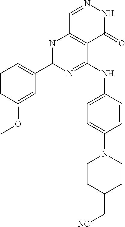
N1=C(C2=CC=CC(OC)=C2)N=C(NC2=CC=C(N3CCC(C[NC])CC3)C=C2)C2=C1C=NNC2=O
